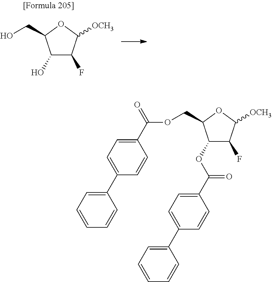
C1(O)C(F)C([OCH3])OC1CO.C1(OC(=O)C2=CC=C(C3=CC=CC=C3)C=C2)C(F)C([OCH3])OC1COC(=O)C1=CC=C(C2=CC=CC=C2)C=C1
